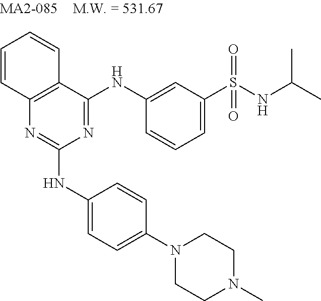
C12=C(C(NC3=CC(S(NC(C)C)(=O)=O)=CC=C3)=NC(NC3=CC=C(N4CCN(C)CC4)C=C3)=N1)C=CC=C2
